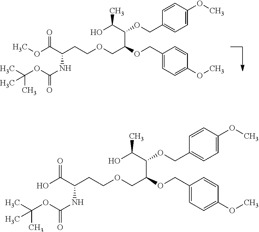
C1(COC(C(O)C)C(OCC2=CC=C(OC)C=C2)COCCC(C(=O)OC)NC(OC(C)(C)C)=O)=CC=C(OC)C=C1.C1(COC(C(O)C)C(OCC2=CC=C(OC)C=C2)COCCC(C(=O)O)NC(OC(C)(C)C)=O)=CC=C(OC)C=C1
